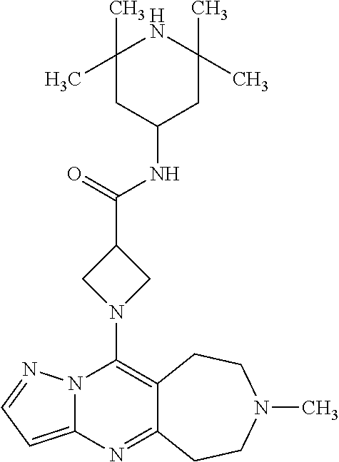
N12C(=CC=N1)N=C1C(=C2N2CC(C(=O)NC3CC(C)(C)NC(C)(C)C3)C2)CCN(C)CC1
